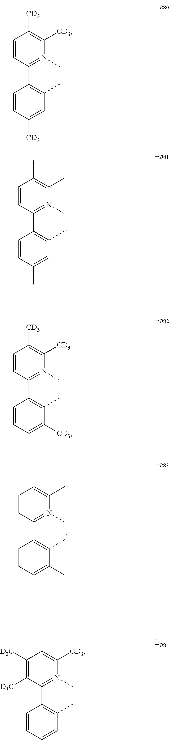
C1=CC(C2=C(C)C([CD3])=CC=C2)=N(C)C([CD3])=C1[CD3].C1=CC(C2=C(C)C=C([CD3])C=C2)=N(C)C([CD3])=C1[CD3].C1=CC(C2=C(C)C(C)=CC=C2)=N(C)C(C)=C1C.C1([D3C])=C([D3C])C(C2=C(C)C=CC=C2)=N(C)C([CD3])=C1.C1=CC(C2=C(C)C=C(C)C=C2)=N(C)C(C)=C1C
